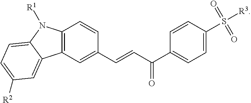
C12=C(C=C(C=CC(C3=CC=C(S([R3])(=O)=O)C=C3)=O)C=C1)C1=CC([R2])=CC=C1N2[R1]
